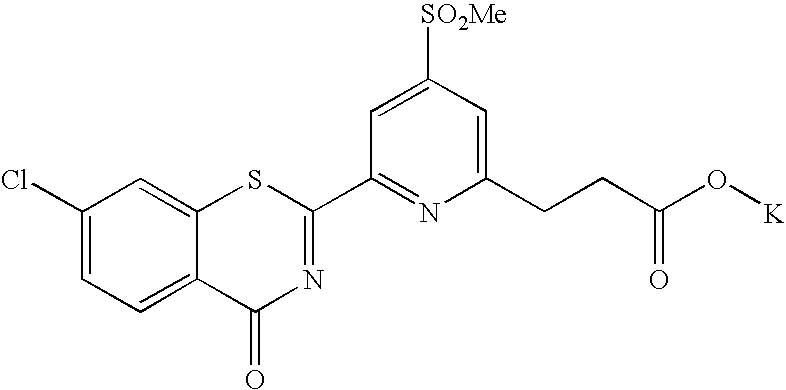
C1(Cl)=CC=C2C(=C1)SC(C1=NC(CCC(=O)O[K])=CC([SO2Me])=C1)=NC2=O
